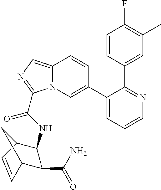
C1(C2=CN3C(=CN=C3C(NC3C4C=CC(C3C(N)=O)C4)=O)C=C2)=CC=CN=C1C1=CC(C)=C(F)C=C1
